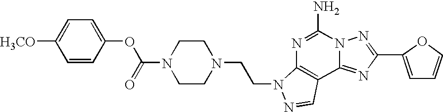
C1=CC(OC(N2CCN(CCN3C4=C(C5=NC(C6=CC=CO6)=NN5C(N)=N4)C=N3)CC2)=O)=CC=C1[H3CO]
